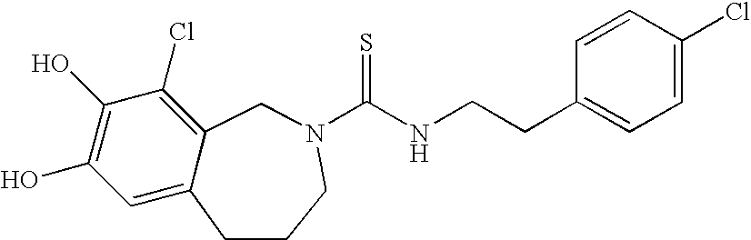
C1=C2C(=C(Cl)C(O)=C1O)CN(C(NCCC1=CC=C(Cl)C=C1)=S)CCC2
